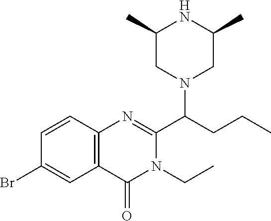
C12=C(C=CC(Br)=C1)N=C(C(CCC)N1CC(C)NC(C)C1)N(CC)C2=O
